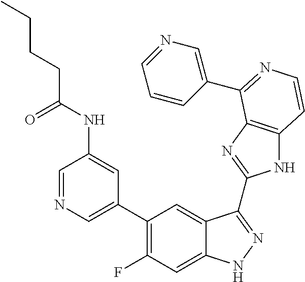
C1=C(C2=C(F)C=C3C(=C2)C(C2=NC4=C(N2)C=CN=C4C2=CN=CC=C2)=NN3)C=C(NC(CCCC)=O)C=N1
